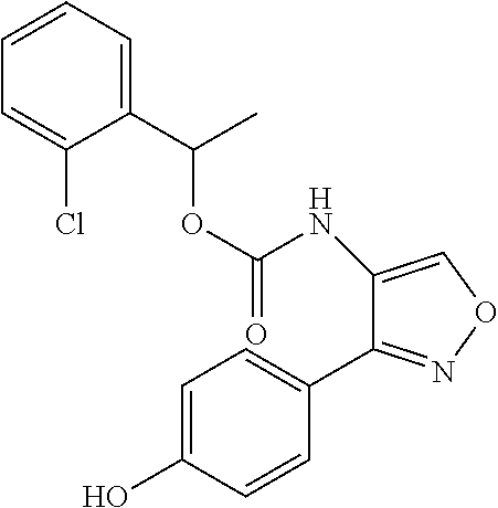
O(C(NC1=CON=C1C1=CC=C(O)C=C1)=O)C(C)C1=CC=CC=C1Cl
